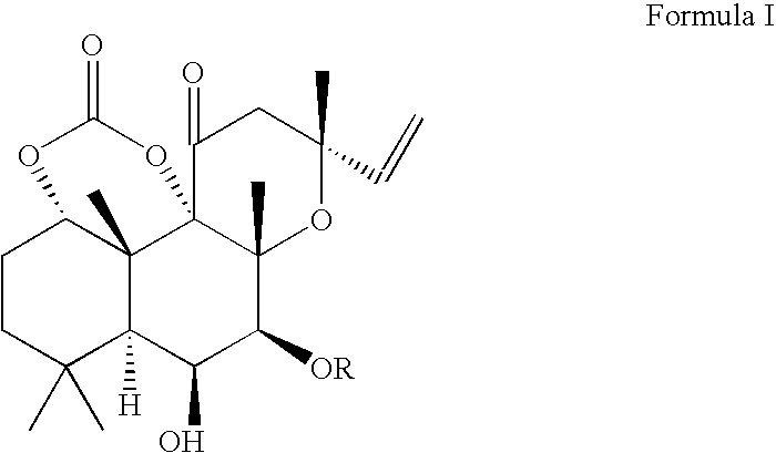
C1CC(C)(C)C2([H])C3(C)C1OC(=O)OC31C(C)(C([OR])C2O)OC(C)(C=C)CC1=O
